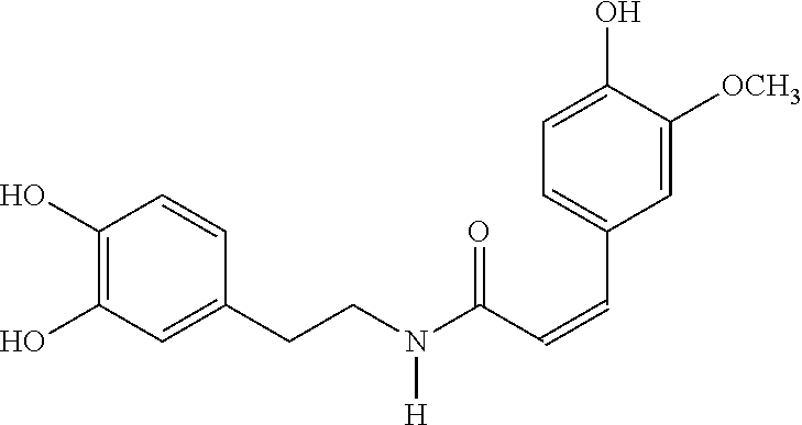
C1(O)=C(O)C=C(CCN([H])C(=O)C=CC2=CC=C(O)C([OCH3])=C2)C=C1
